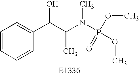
C1=CC=CC(C(C(N(P(OC)(=O)OC)C)C)O)=C1
